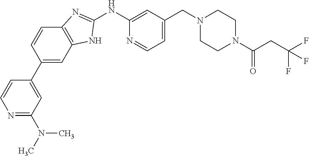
N1=C(N(C)C)C=C(C2=CC3=C(C=C2)N=C(NC2=CC(CN4CCN(C(CC(F)(F)F)=O)CC4)=CC=N2)N3)C=C1
